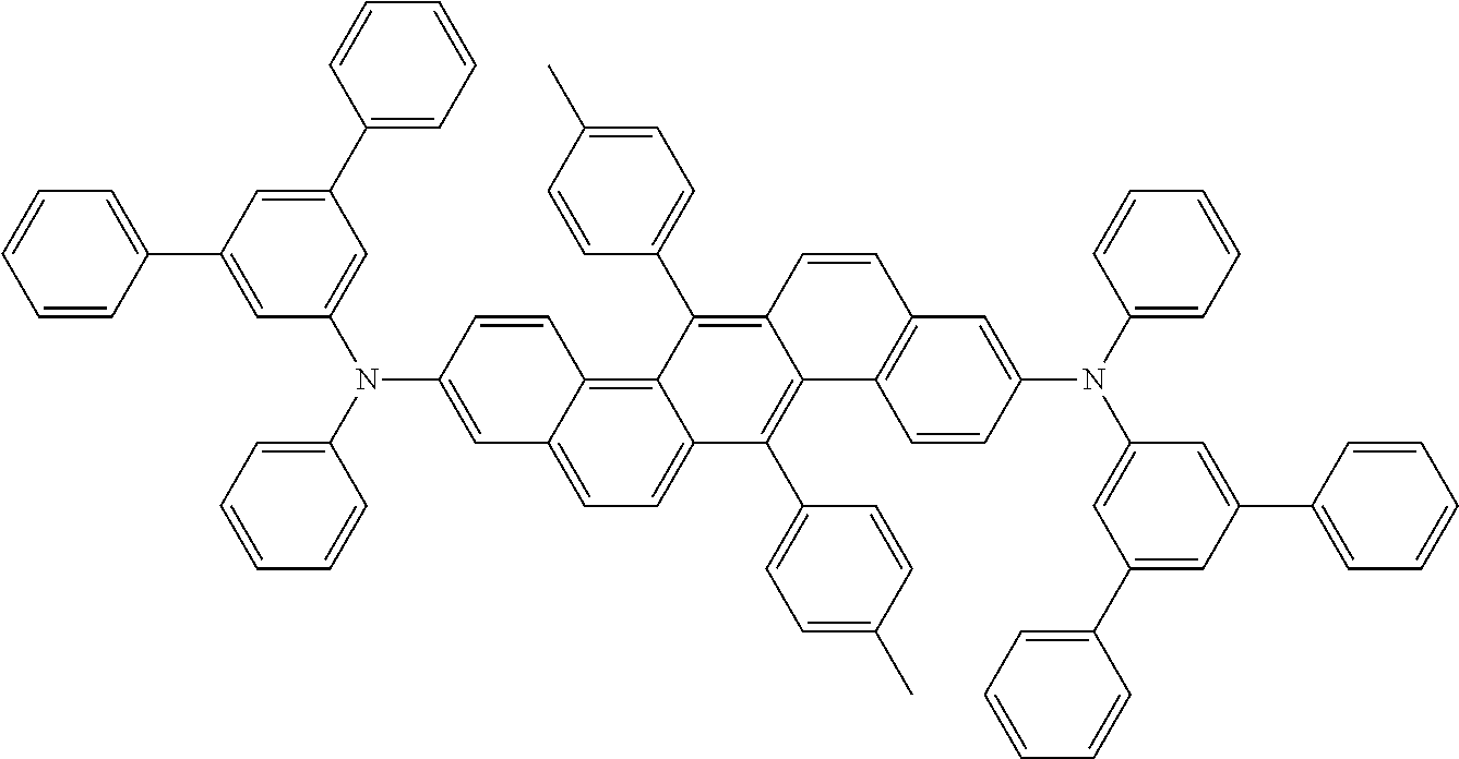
C1=C(N(C2=CC=CC=C2)C2=CC(C3=CC=CC=C3)=CC(C3=CC=CC=C3)=C2)C=CC2=C3C(=CC=C12)C(C1=CC=C(C)C=C1)=C1C(=C3C2=CC=C(C)C=C2)C=CC2=C1C=CC(N(C1=CC=CC=C1)C1=CC(C3=CC=CC=C3)=CC(C3=CC=CC=C3)=C1)=C2
